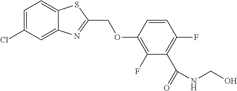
C1=C(Cl)C=C2C(=C1)SC(COC1=C(F)C(C(=O)NCO)=C(F)C=C1)=N2
